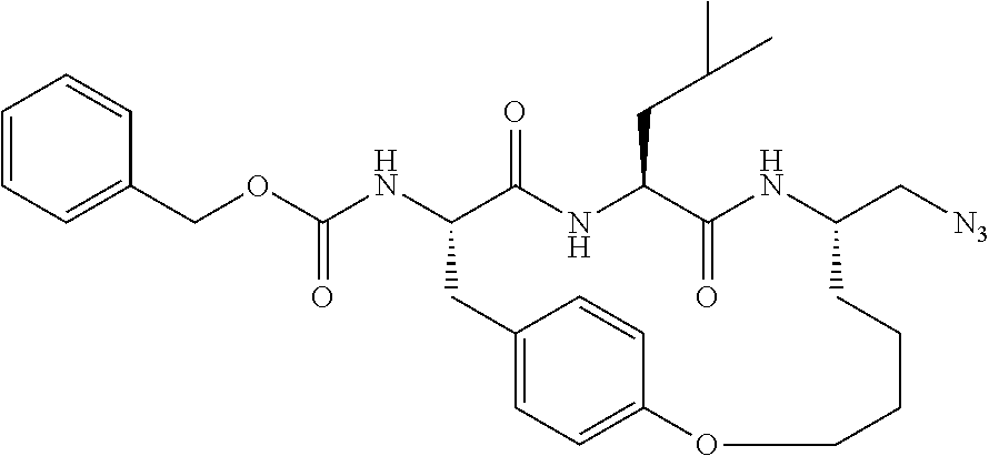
C12=CC=C(C=C1)OCCCCC(C[N3])NC(=O)C(CC(C)C)NC(=O)C(NC(OCC1=CC=CC=C1)=O)C2
